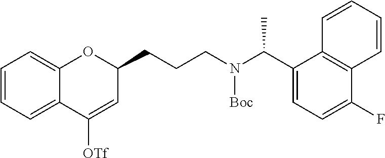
C1=CC=C2C(=C1)OC(CCCN(C(C1=CC=C(F)C3=C1C=CC=C3)C)[Boc])C=C2[OTf]
